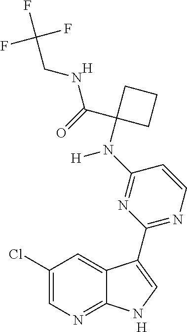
C1=CN=C(C2=CNC3=NC=C(Cl)C=C32)N=C1N(C1(C(NCC(F)(F)F)=O)CCC1)[H].[H].[H]
